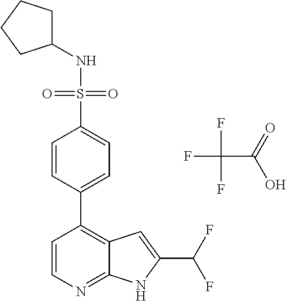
O=S(=O)(NC1CCCC1)C1=CC=C(C2=C3C(=NC=C2)NC(C(F)F)=C3)C=C1.FC(F)(F)C(=O)O
